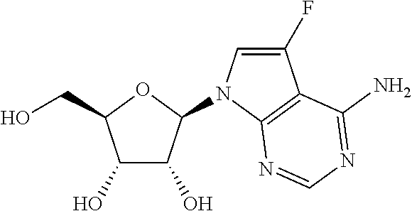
C1(O)C(O)C(N2C=C(F)C3=C2N=CN=C3N)OC1CO
